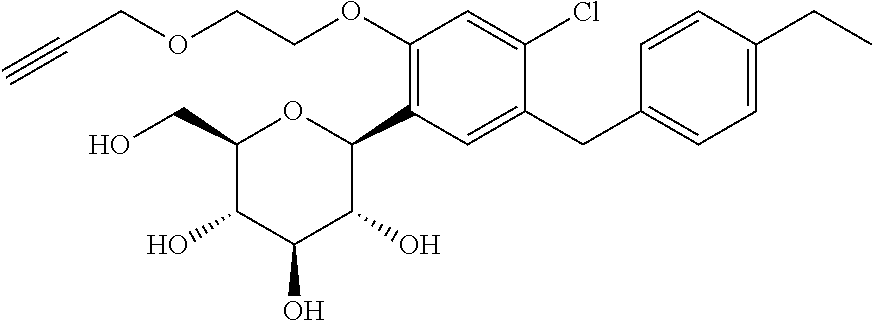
C1(CO)C(O)C(O)C(O)C(C2=C(OCCOCC#C)C=C(Cl)C(CC3=CC=C(CC)C=C3)=C2)O1
